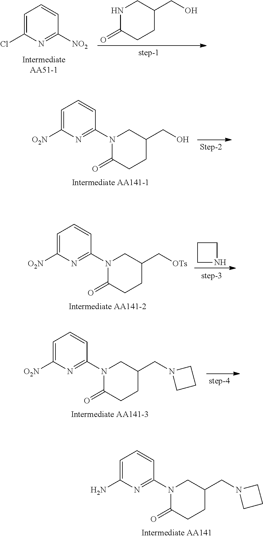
N1C(=O)CCC(CO)C1.C1=C(Cl)N=C([NO2])C=C1.C1=C([O2N])N=C(N2C(=O)CCC(CO)C2)C=C1.C1=C([O2N])N=C(N2C(=O)CCC(C[OTs])C2)C=C1.C1CCN1.C1=C([O2N])N=C(N2C(=O)CCC(CN3CCC3)C2)C=C1.C1=C(N)N=C(N2C(=O)CCC(CN3CCC3)C2)C=C1
